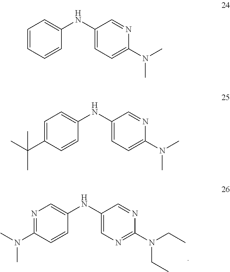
N1=C(N(C)C)C=CC(NC2=CN=C(N(CC)CC)N=C2)=C1.C1=CC=CC(NC2=CC=C(N(C)C)N=C2)=C1.C1=C(C(C)(C)C)C=CC(NC2=CC=C(N(C)C)N=C2)=C1
